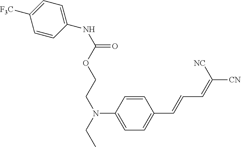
C1=CC(NC(=O)OCCN(CC)C2=CC=C(C=CC=C([CN])[NC])C=C2)=CC=C1[F3C]
